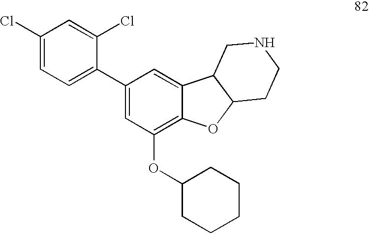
C1(Cl)=CC=C(C2=CC(OC3CCCCC3)=C3C(=C2)C2C(O3)CCNC2)C(Cl)=C1
